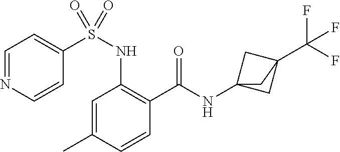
C1=C(C)C=CC(C(=O)NC23CC(C(F)(F)F)(C2)C3)=C1NS(C1=CC=NC=C1)(=O)=O
